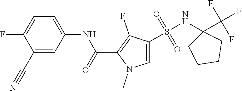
FC1=CC=C(NC(C2=C(F)C(S(NC3(C(F)(F)F)CCCC3)(=O)=O)=CN2C)=O)C=C1C#N
